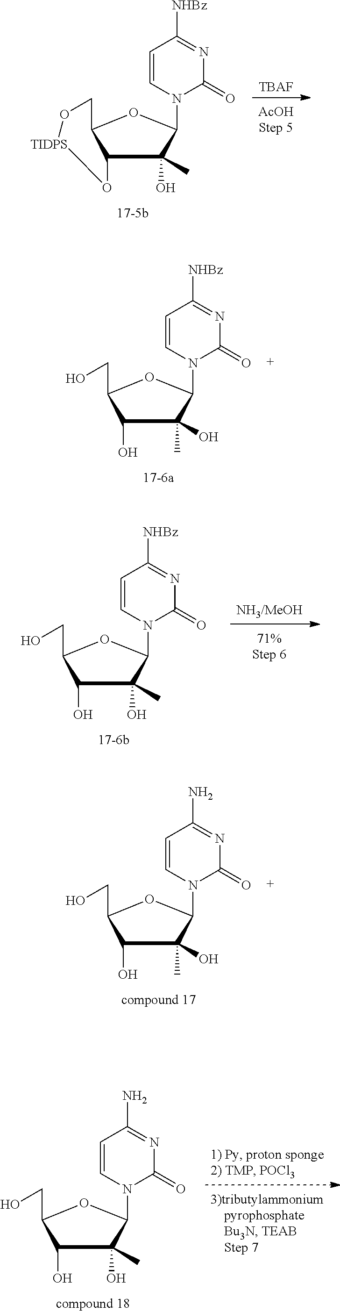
[TBAF].C12O[TIDPS]OCC1OC(N1C(=O)N=C([NHBz])C=C1)C2(O)C.C1(O)C(C)(O)C(N2C(=O)N=C([NHBz])C=C2)OC1CO.[NH3/MeOH].C1(O)C(O)(C)C(N2C(=O)N=C([NHBz])C=C2)OC1CO.C1(O)C(O)(C)C(N2C(=O)N=C(N)C=C2)OC1CO.C1(O)C(C)(O)C(N2C(=O)N=C(N)C=C2)OC1CO
